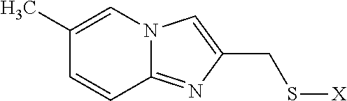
C1(C)=CN2C(=NC(CS[X])=C2)C=C1
